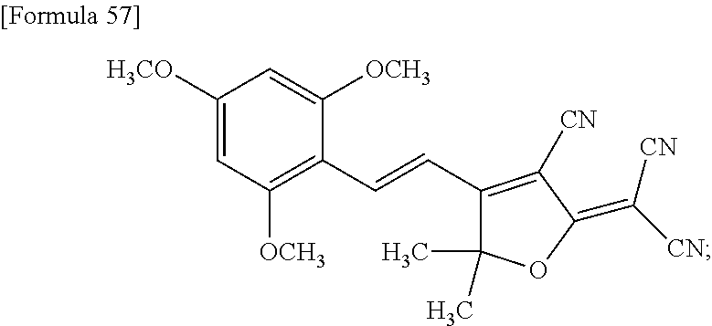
C1([H3CO])=CC([OCH3])=C(C=CC2=C([CN])C(=C([CN])[CN])OC2(C)C)C([OCH3])=C1
